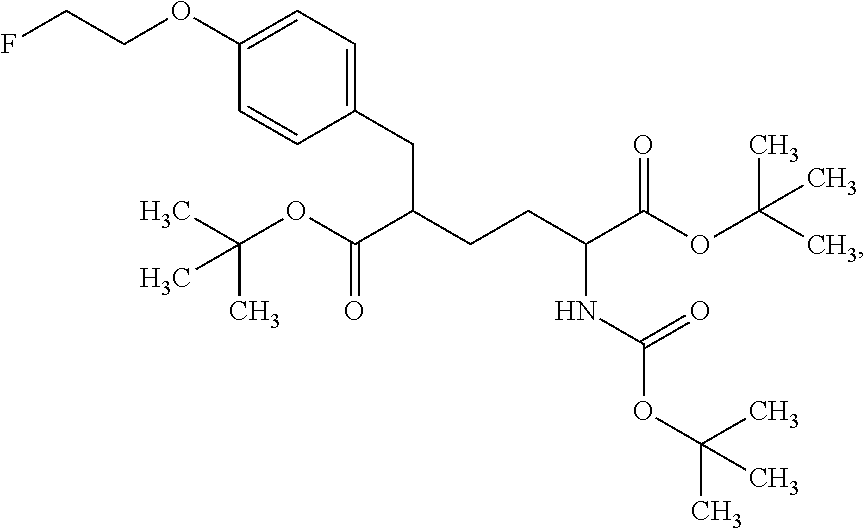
C(OC(C(CCC(C(OC(C)(C)C)=O)NC(OC(C)(C)C)=O)CC1=CC=C(OCCF)C=C1)=O)(C)(C)C
